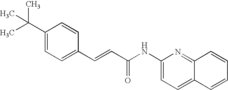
C1(C=CC(=O)NC2=CC=C3C(=N2)C=CC=C3)=CC=C(C(C)(C)C)C=C1
